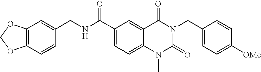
C1=CC(CNC(C2=CC=C3C(=C2)C(=O)N(CC2=CC=C([OMe])C=C2)C(=O)N3C)=O)=CC2=C1OCO2
